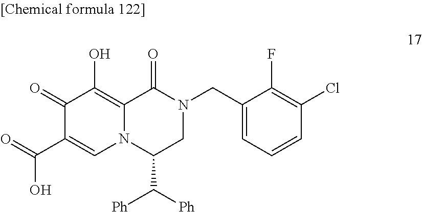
C1(=O)C(C(O)=O)=CN2C(=C1O)C(=O)N(CC1=CC=CC(Cl)=C1F)CC2C([Ph])[Ph]
